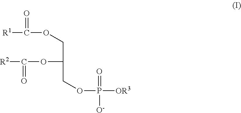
[R1]C(=O)OCC(OC(=O)[R2])COP(=O)([O-])[OR3]
